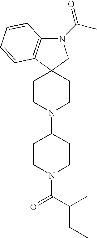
N1(C(C)=O)C2=C(C3(C1)CCN(C1CCN(C(C(CC)C)=O)CC1)CC3)C=CC=C2
